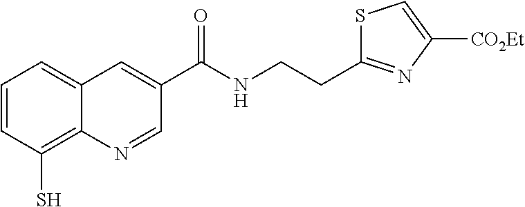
C1=CC(S)=C2C(=C1)C=C(C(NCCC1=NC([CO2Et])=CS1)=O)C=N2
